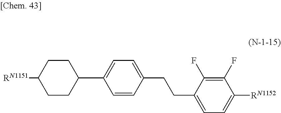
C1(C2CCC([RN1151])CC2)=CC=C(CCC2=CC=C([RN1152])C(F)=C2F)C=C1
